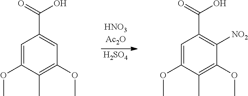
C1(OC)=C(C)C(OC)=CC(C(=O)O)=C1.[H2SO4].C1(OC)=C(C)C(OC)=CC(C(=O)O)=C1[NO2]
